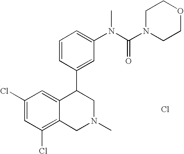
C1(Cl)=C2C(=CC(Cl)=C1)C(C1=CC(N(C(=O)N3CCOCC3)C)=CC=C1)CN(C)C2.Cl
